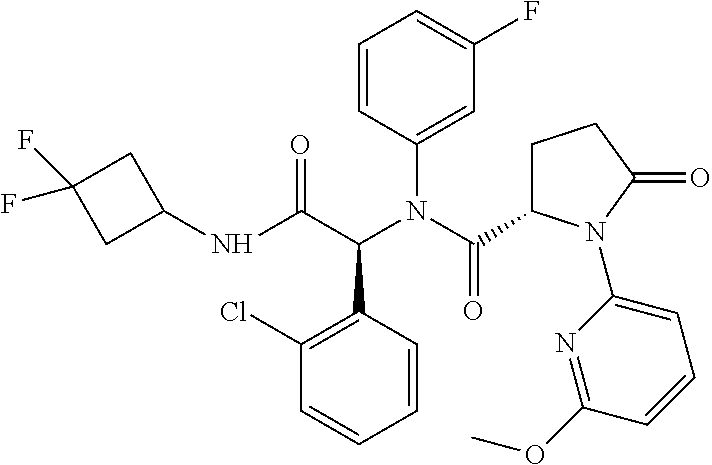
C1=CC(N(C(=O)C2CCC(=O)N2C2=CC=CC(OC)=N2)C(C2=C(Cl)C=CC=C2)C(NC2CC(F)(F)C2)=O)=CC(F)=C1
